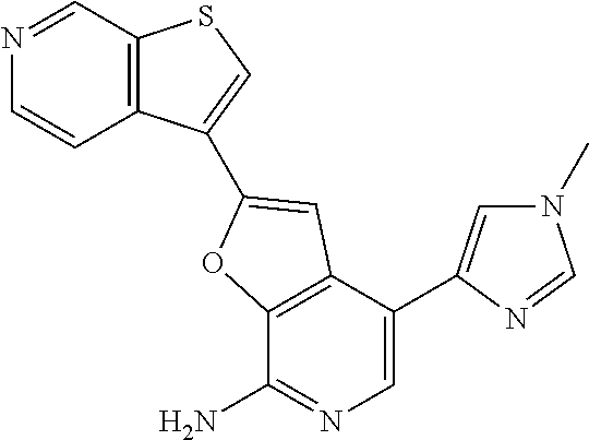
N1=CC2=C(C=C1)C(C1=CC3=C(C(N)=NC=C3C3=CN(C)C=N3)O1)=CS2
